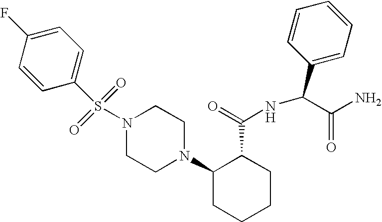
S(N1CCN(C2CCCCC2C(=O)NC(C2=CC=CC=C2)C(N)=O)CC1)(C1=CC=C(F)C=C1)(=O)=O
